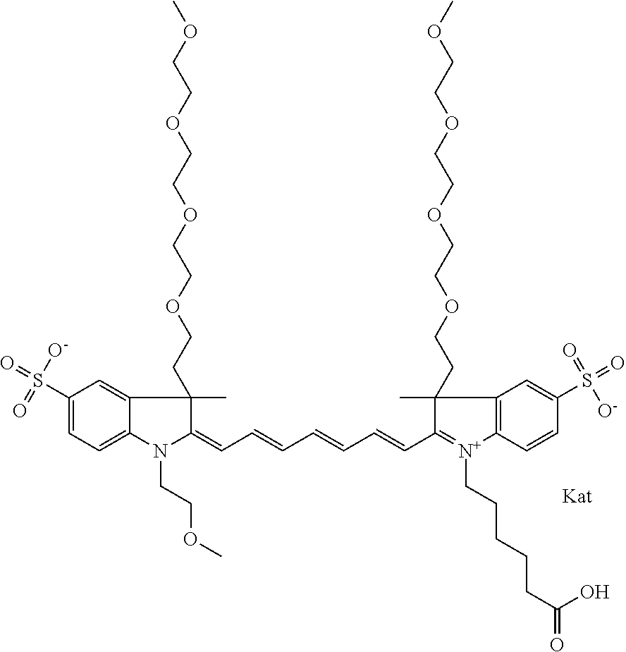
N1(CCOC)C(=CC=CC=CC=CC2=[N+](CCCCCC(=O)O)C3=C(C2(C)CCOCCOCCOCCOC)C=C(S(=O)(=O)[O-])C=C3)C(C)(CCOCCOCCOCCOC)C2=CC(S(=O)(=O)[O-])=CC=C12
